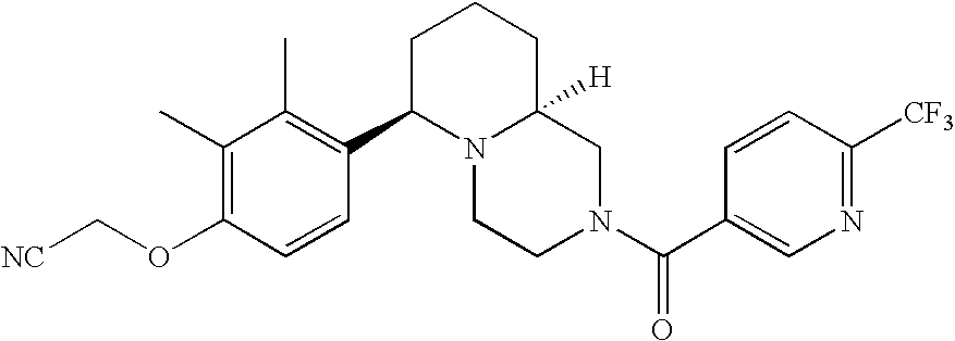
C(OC1=C(C)C(C)=C(C2N3C([H])(CN(C(C4=CN=C([CF3])C=C4)=O)CC3)CCC2)C=C1)[NC]
